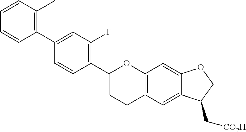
C1(C2CCC3=C(O2)C=C2C(=C3)C(C[CO2H])CO2)=C(F)C=C(C2=C(C)C=CC=C2)C=C1
